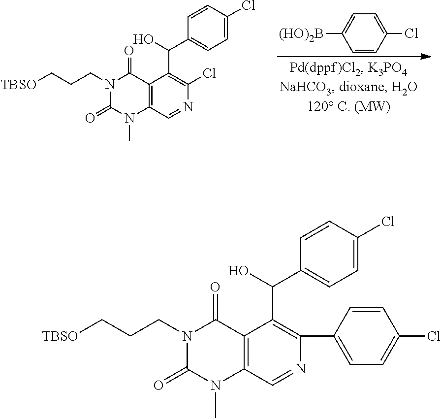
N1(CCC[TBSO])C(=O)N(C)C2=C(C1=O)C(C(C1=CC=C(Cl)C=C1)O)=C(Cl)N=C2.[(HO)2B]C1=CC=C(Cl)C=C1.N1(CCC[TBSO])C(=O)N(C)C2=C(C1=O)C(C(C1=CC=C(Cl)C=C1)O)=C(C1=CC=C(Cl)C=C1)N=C2
